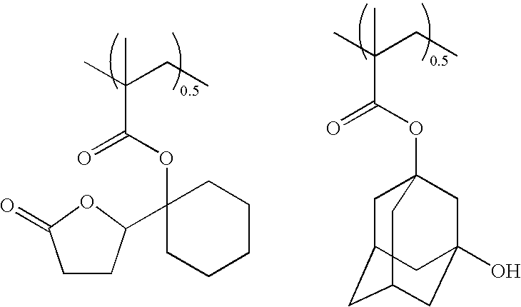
O(C(C(C)(CC)C)=O)C12CC3CC(CC(O)(C1)C3)C2.C1CC(C2(OC(C(C)(CC)C)=O)CCCCC2)OC1=O
